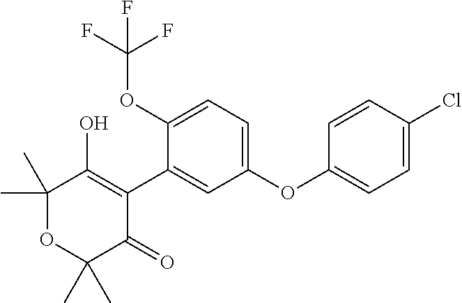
C1(C2=C(O)C(C)(C)OC(C)(C)C2=O)=CC(OC2=CC=C(Cl)C=C2)=CC=C1OC(F)(F)F
